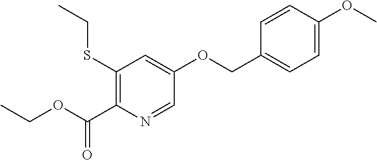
O(C)C1=CC=C(COC2=CC(SCC)=C(C(OCC)=O)N=C2)C=C1
